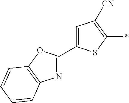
C1(C2=NC3=C(O2)C=CC=C3)=CC([CN])=C(*)S1
